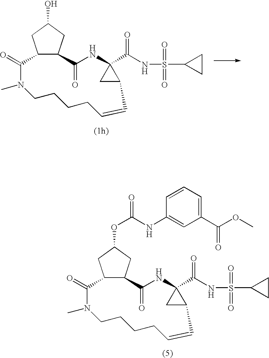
C12C(CC(O)C1)C(=O)NC1(C(NS(=O)(=O)C3CC3)=O)CC1C=CCCCCN(C)C2=O.C12C(CC(OC(NC3=CC(C(OC)=O)=CC=C3)=O)C1)C(=O)NC1(C(NS(=O)(=O)C3CC3)=O)CC1C=CCCCCN(C)C2=O
